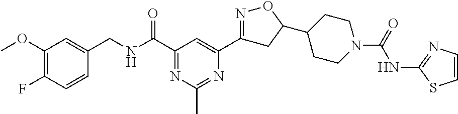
C1(OC)=C(F)C=CC(CNC(C2=NC(C)=NC(C3=NOC(C4CCN(C(NC5=NC=CS5)=O)CC4)C3)=C2)=O)=C1
